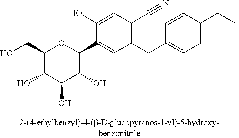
C1(CO)C(O)C(O)C(O)C(C2=CC(CC3=CC=C(CC)C=C3)=C(C#N)C=C2O)O1
